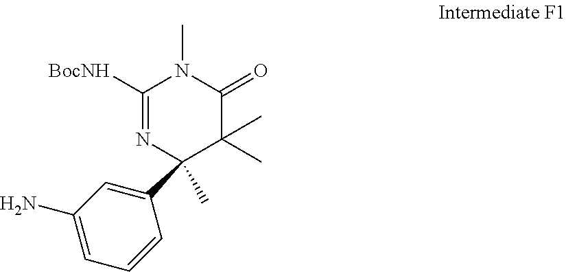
C1(C2(C)N=C([BocNH])N(C)C(=O)C2(C)C)=CC(N)=CC=C1
